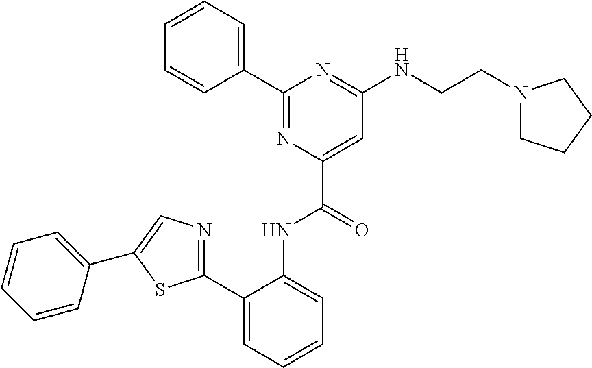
C1=CC=CC(C2=NC(C(=O)NC3=CC=CC=C3C3=NC=C(C4=CC=CC=C4)S3)=CC(NCCN3CCCC3)=N2)=C1
